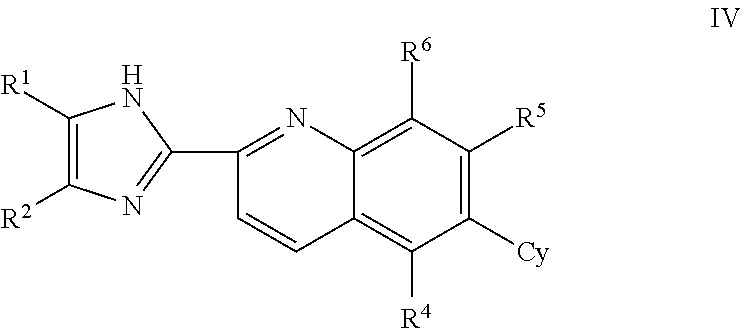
C1([R1])=C([R2])N=C(C2=NC3=C([R6])C([R5])=C([Cy])C([R4])=C3C=C2)N1
